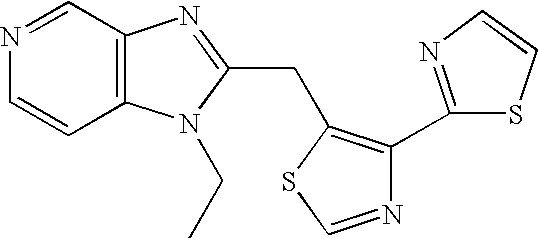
N1=CC2=C(C=C1)N(CC)C(CC1=C(C3=NC=CS3)N=CS1)=N2
